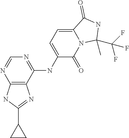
C12=C(C(NC3=CC=C4N(C3=O)C(C(F)(F)F)(C)NC4=O)=NC=N1)N=C(C1CC1)N2
